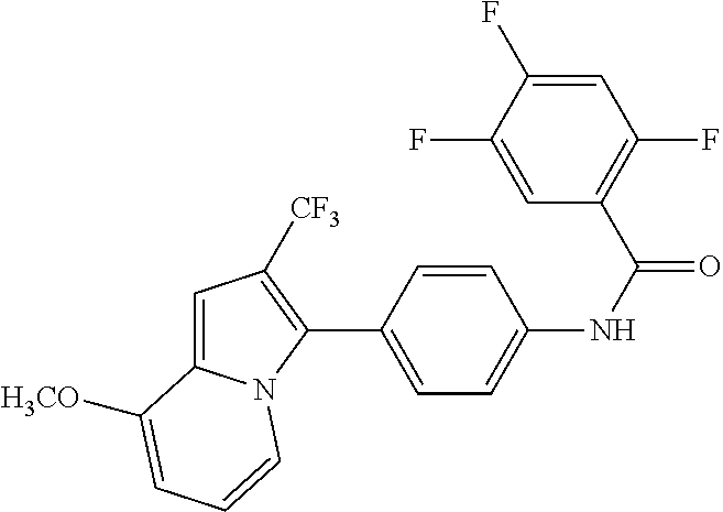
C1(C2=CC=C(NC(=O)C3=C(F)C=C(F)C(F)=C3)C=C2)=C([CF3])C=C2N1C=CC=C2[H3CO]
